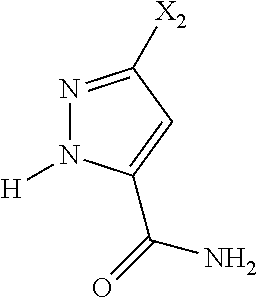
N1=C([X2])C=C(C(=O)N)N1[H]
